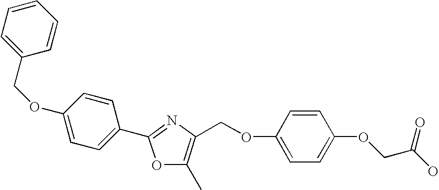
C1=CC=C(COC2=CC=C(C3=NC(COC4=CC=C(OCC(=O)O)C=C4)=C(C)O3)C=C2)C=C1
